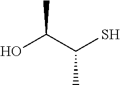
OC(C(S)C)C
